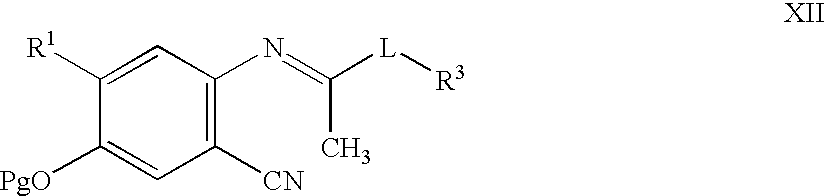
CC(=NC1=C([CN])C=C([PgO])C([R1])=C1)[L][R3]
